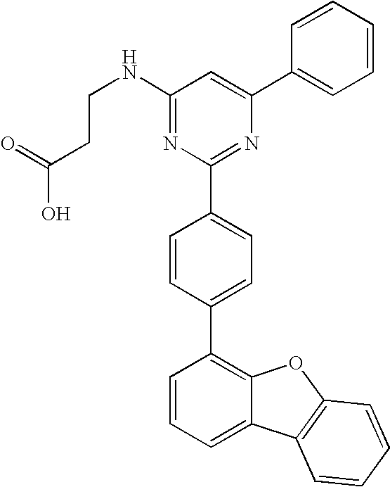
C(O)(=O)CCNC1=NC(C2=CC=C(C3=C4C(=CC=C3)C3=C(O4)C=CC=C3)C=C2)=NC(C2=CC=CC=C2)=C1
